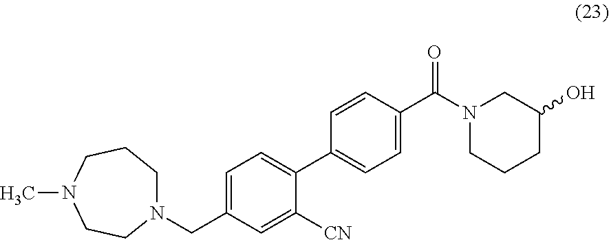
N1(CC2=CC=C(C3=CC=C(C(N4CCCC(O)C4)=O)C=C3)C([CN])=C2)CCCN(C)CC1
